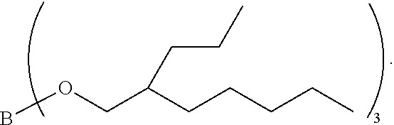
BOCC(CCCCC)CCC
